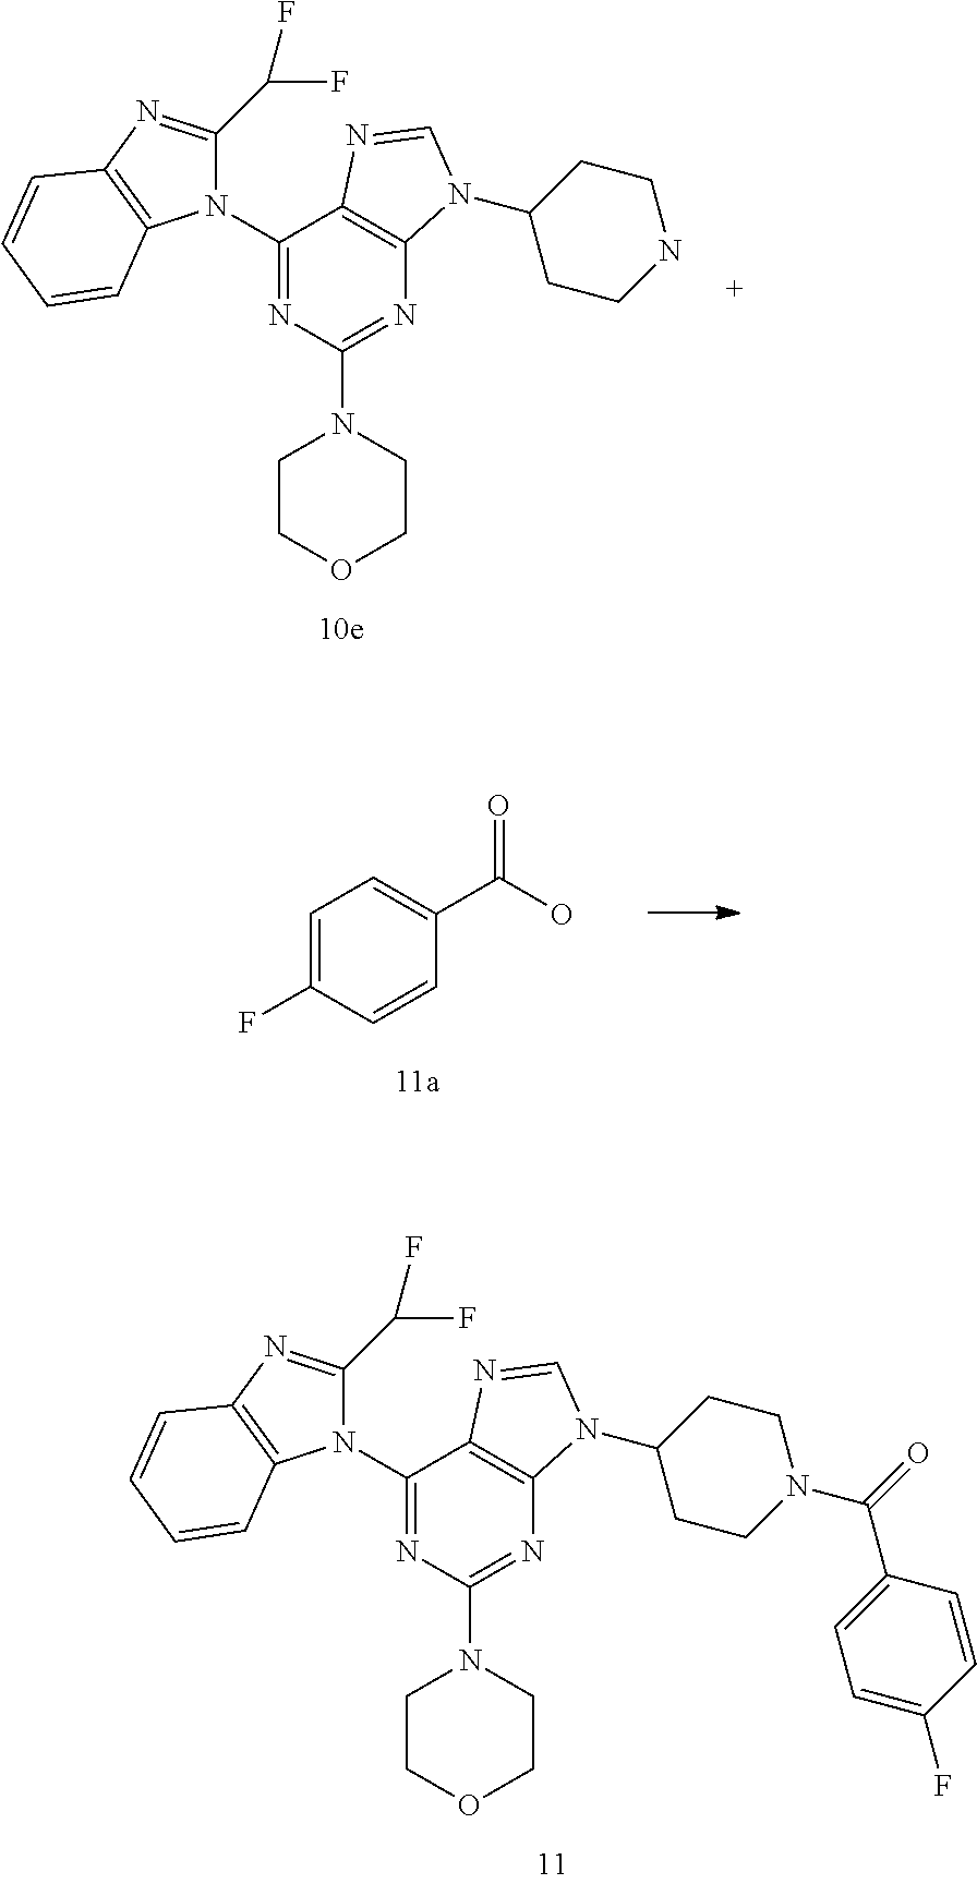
N1=C(N2CCOCC2)N=C(N2C(C(F)F)=NC3=C2C=CC=C3)C2=C1N(C1CCN(C(=O)C3=CC=C(F)C=C3)CC1)C=N2.N1=C(N2CCOCC2)N=C(N2C(C(F)F)=NC3=C2C=CC=C3)C2=C1N(C1CCNCC1)C=N2.C1=C(F)C=CC(C(O)=O)=C1
